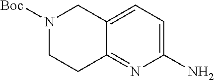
C12=NC(N)=CC=C1CN([Boc])CC2
